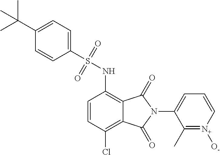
C1=CC(Cl)=C2C(=C1NS(C1=CC=C(C(C)(C)C)C=C1)(=O)=O)C(=O)N(C1=CC=C[N+]([O-])=C1C)C2=O
